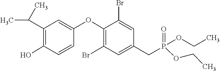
CCOP(OCC)(=O)CC1=CC(Br)=C(OC2=CC(C(C)C)=C(O)C=C2)C(Br)=C1
